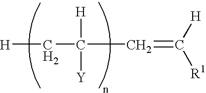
[H]CC([H])([Y])C=C([H])[R1]
